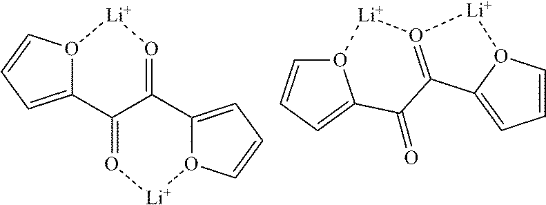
C12=CC=CO1[Li]O=C1C2=O[Li]O2C1=CC=C2.O12C=CC=C1C(=O)C1=O([Li]2)[Li]O2C=CC=C21
